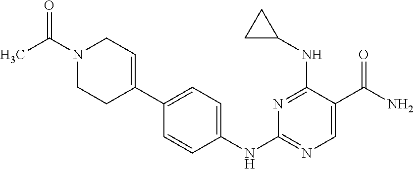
C1(NC2=CC=C(C3=CCN(C(C)=O)CC3)C=C2)=NC=C(C(N)=O)C(NC2CC2)=N1
